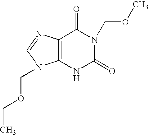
C12=C(N=CN1COCC)C(=O)N(COC)C(=O)N2
